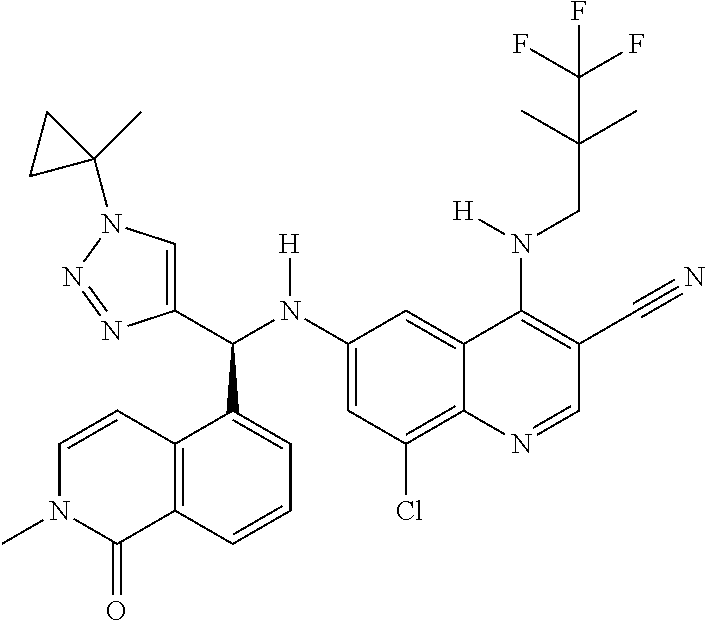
C1(N(C(C2=CN(C3(C)CC3)N=N2)C2=CC=CC3=C2C=CN(C)C3=O)[H])=CC(Cl)=C2C(=C1)C(N(CC(C)(C)C(F)(F)F)[H])=C(C#N)C=N2
